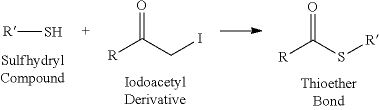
S[R].[R]C(CI)=O.[R]C(S[R])=O
